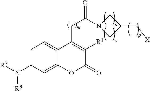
N1(C(CC2=C([R1])C(=O)OC3=CC(N([R8])[R7])=CC=C23)=O)CC(C[X])C1
